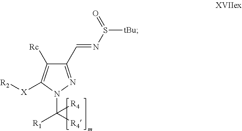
C1(C=NS([tBu])=O)=NN(C([R4])([R1])[R4])C([X][R2])=C1[Rc]
